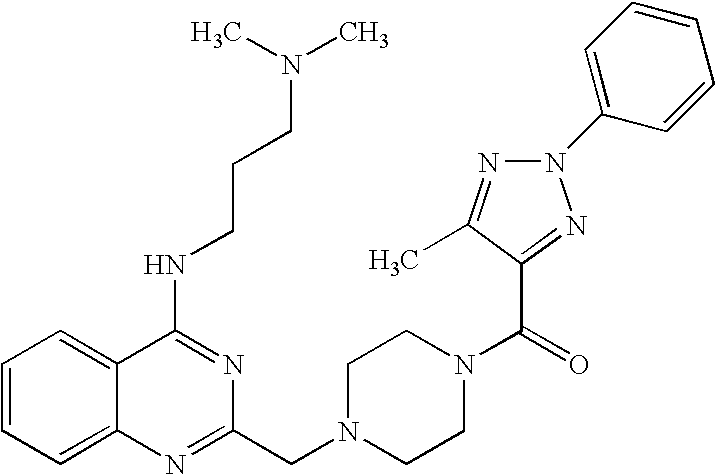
C1=CC=C2C(=C1)C(NCCCN(C)C)=NC(CN1CCN(C(C3=NN(C4=CC=CC=C4)N=C3C)=O)CC1)=N2
